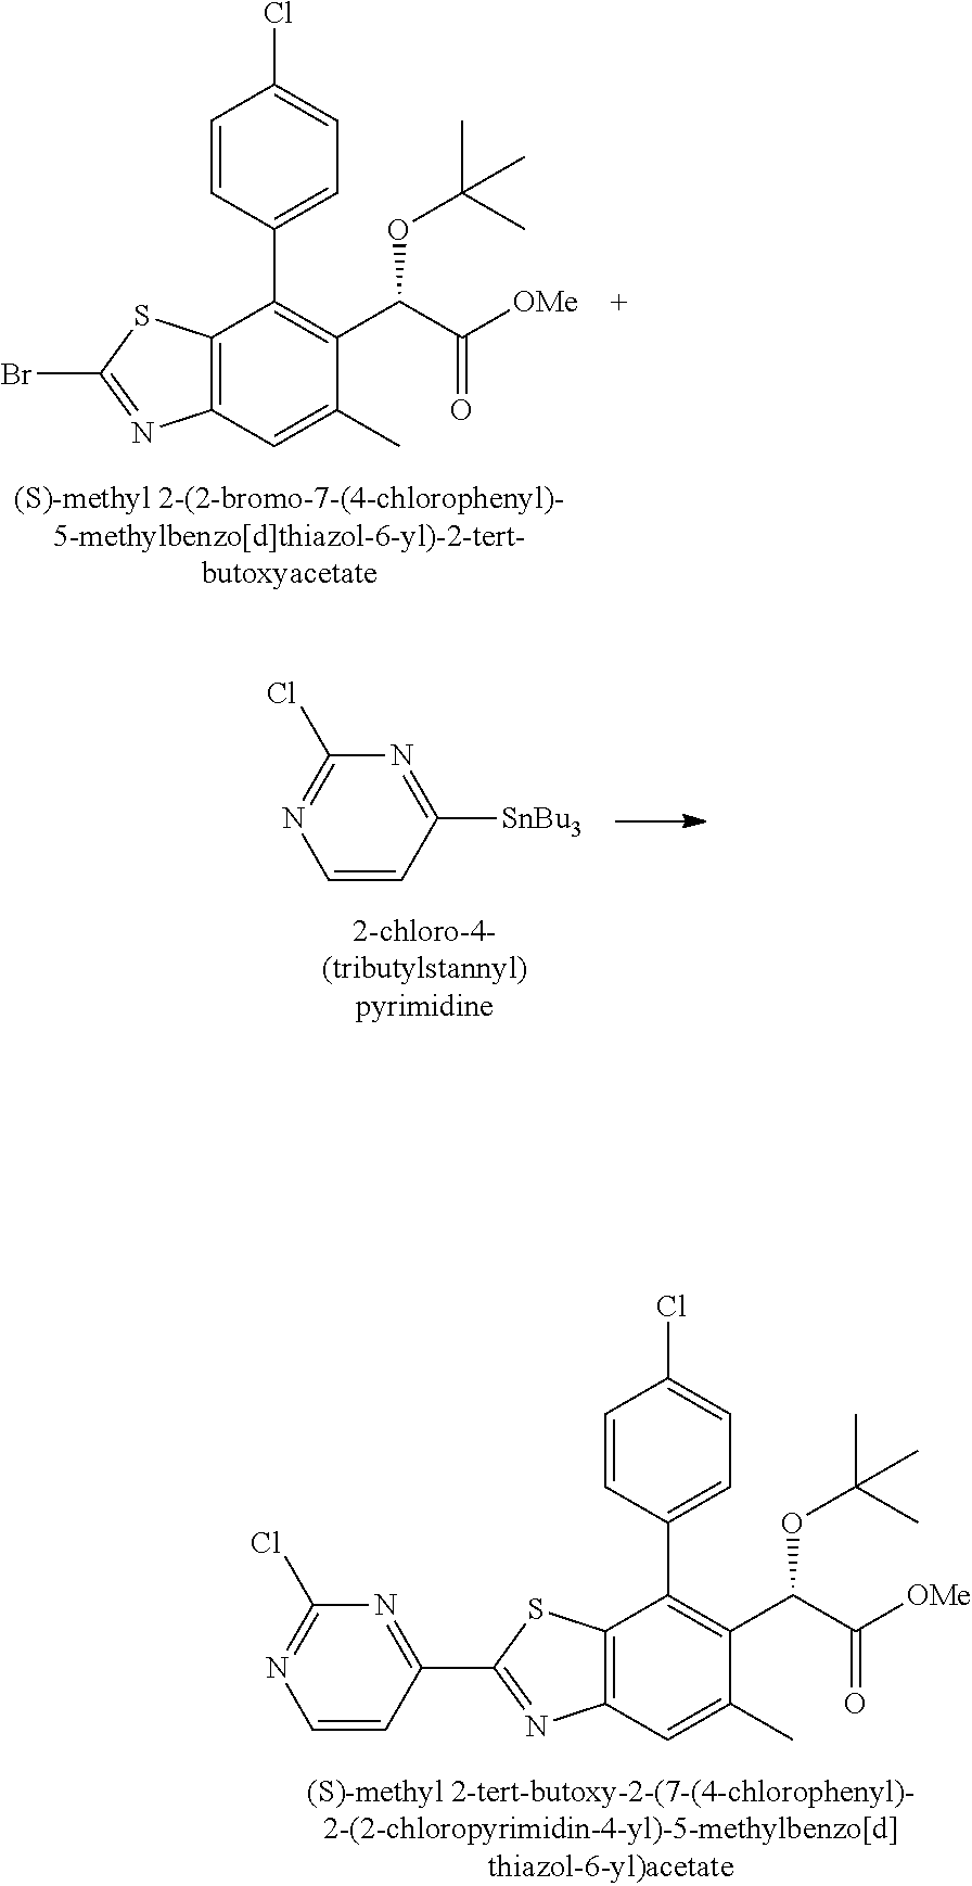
C12=C(C=C(C)C(C(C([OMe])=O)OC(C)(C)C)=C1C1=CC=C(Cl)C=C1)N=C(Br)S2.C1=CC([SnBu3])=NC(Cl)=N1.C12=C(C=C(C)C(C(C([OMe])=O)OC(C)(C)C)=C1C1=CC=C(Cl)C=C1)N=C(C1=NC(Cl)=NC=C1)S2
